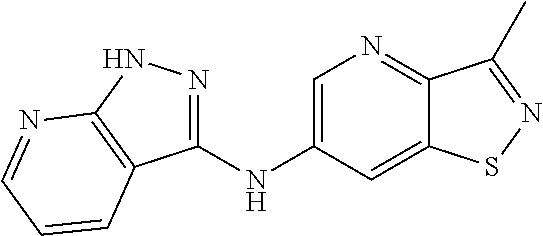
C1(NC2=CN=C3C(=C2)SN=C3C)=NNC2=C1C=CC=N2
